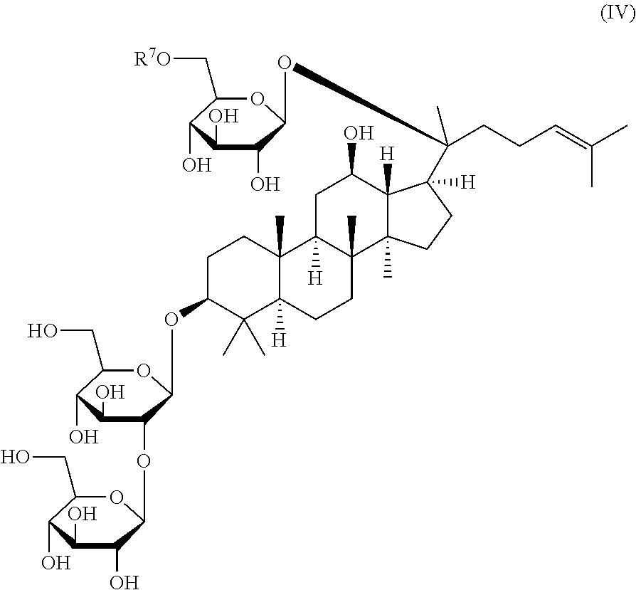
C1(CO)C(O)C(O)C(O)C(OC2C(O)C(O)C(CO)OC2OC2CCC3(C)C([H])(C2(C)C)CCC2(C)C3([H])CC(O)C3([H])C2(C)CCC3([H])C(CCC=C(C)C)(C)OC2C(O)C(O)C(O)C(C[R7O])O2)O1
